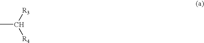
CC([R3])[R4]
